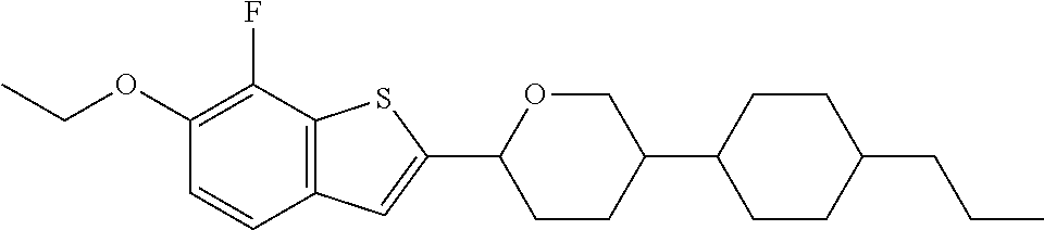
CCOC1=C(F)C2=C(C=C1)C=C(C1CCC(C3CCC(CCC)CC3)CO1)S2
